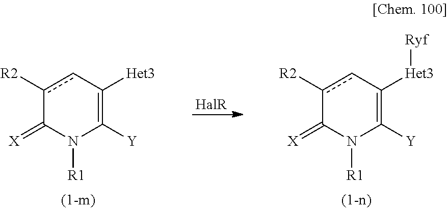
c1([R2])cC([Het3])=C([Y])N([R1])C1=[X].[HalR].c1([R2])cC([Het3][Ryf])=C([Y])N([R1])C1=[X]
